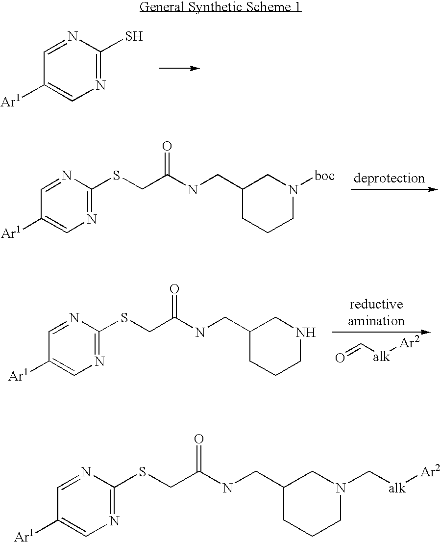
N1=C(S)N=CC([Ar1])=C1.N1=C(SCC(NCC2CCCN([boc])C2)=O)N=CC([Ar1])=C1.N1=C(SCC(NCC2CCCNC2)=O)N=CC([Ar1])=C1.O=C[alk][Ar2].N1=C(SCC(NCC2CCCN(C[alk][Ar2])C2)=O)N=CC([Ar1])=C1
